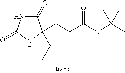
C(C(C(OC(C)(C)C)=O)C)C1(CC)C(=O)NC(=O)N1
